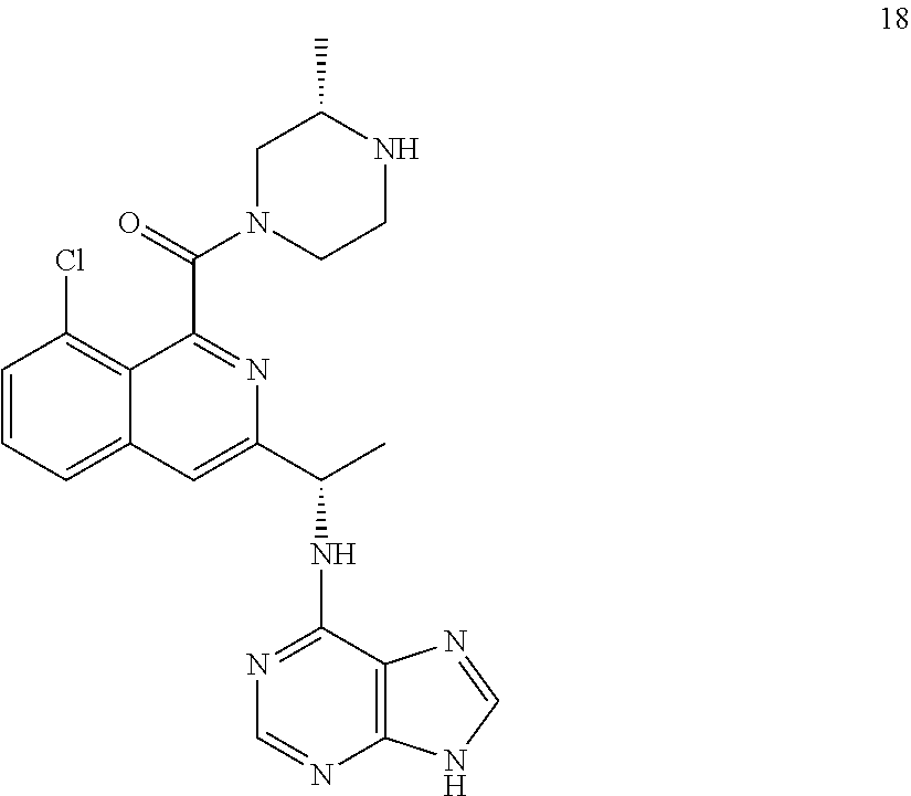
C1=CC(Cl)=C2C(=C1)C=C(C(C)NC1=NC=NC3=C1N=CN3)N=C2C(N1CCNC(C)C1)=O
